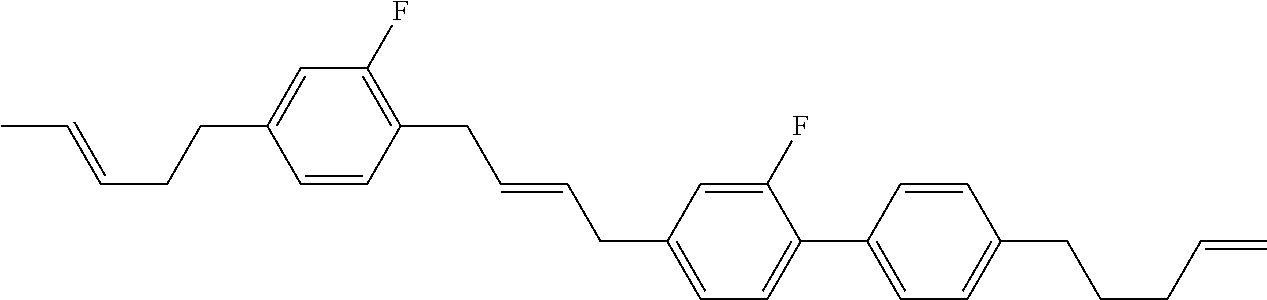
C1=CC(CC=CCC2=CC=C(C3=CC=C(CCCC=C)C=C3)C(F)=C2)=C(F)C=C1CCC=CC
